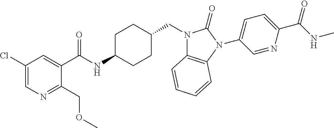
C1(Cl)=CN=C(COC)C(C(NC2CCC(CN3C4=C(N(C5=CC=C(C(NC)=O)N=C5)C3=O)C=CC=C4)CC2)=O)=C1
